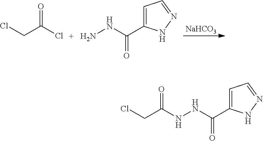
[NaHCO3].ClCC(Cl)=O.N(C(=O)C1=CC=NN1)N.N(C(=O)C1=CC=NN1)NC(CCl)=O
